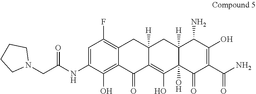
C1(NC(CN2CCCC2)=O)=CC(F)=C2C(=C1O)C(=O)C1=C(O)C3(O)C([H])(CC1([H])C2)C(N)C(O)=C(C(N)=O)C3=O
